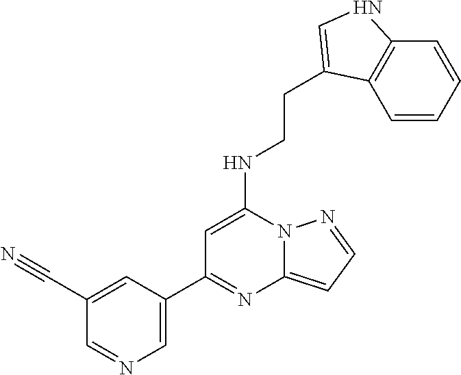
C1(C2=NC3=CC=NN3C(NCCC3=CNC4=C3C=CC=C4)=C2)=CN=CC(C#N)=C1
